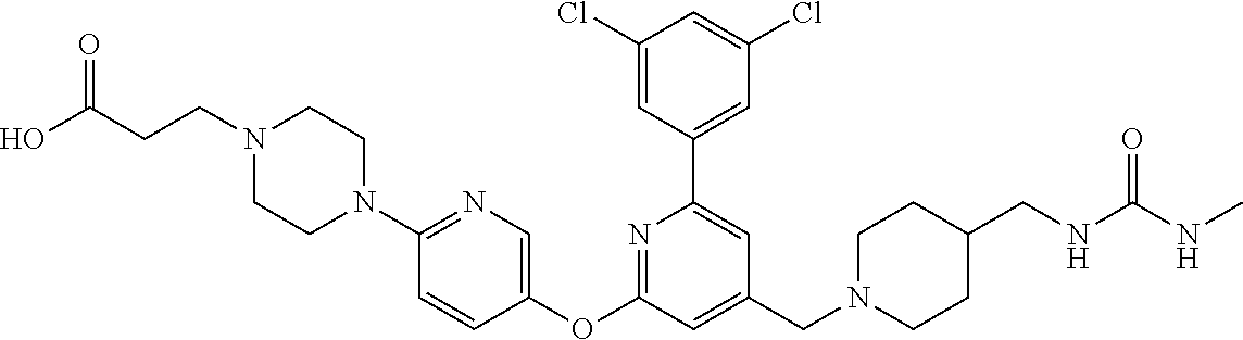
C1(Cl)=CC(C2=CC(CN3CCC(CNC(NC)=O)CC3)=CC(OC3=CN=C(N4CCN(CCC(O)=O)CC4)C=C3)=N2)=CC(Cl)=C1
